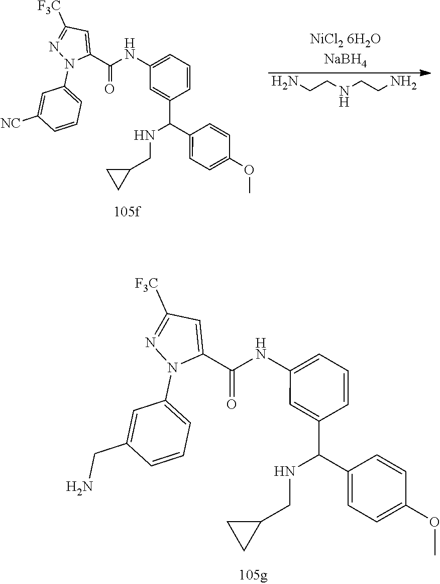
C1=C(C(C2=CC=C(OC)C=C2)NCC2CC2)C=CC=C1NC(C1=CC([F3C])=NN1C1=CC=CC(CN)=C1)=O.C1=C(C(C2=CC=C(OC)C=C2)NCC2CC2)C=CC=C1NC(C1=CC([F3C])=NN1C1=CC=CC([NC])=C1)=O.C(CNCCN)N
